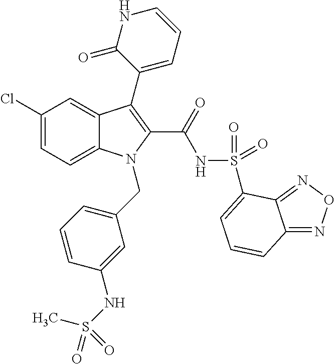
C1(Cl)=CC=C2C(=C1)C(C1=CC=CNC1=O)=C(C(=O)NS(=O)(=O)C1=CC=CC3=NON=C31)N2CC1=CC=CC(NS(=O)(C)=O)=C1
